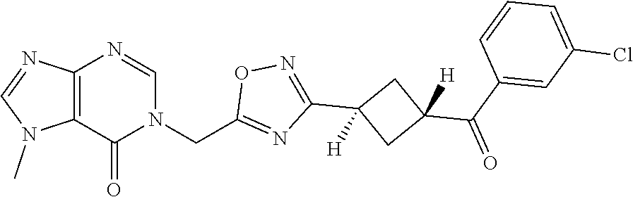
C12=C(C(=O)N(CC3=NC(C4([H])CC(C(=O)C5=CC(Cl)=CC=C5)([H])C4)=NO3)C=N1)N(C)C=N2
